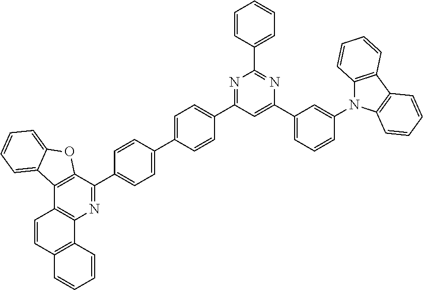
N1=C(C2=CC=C(C3=CC=C(C4=NC(C5=CC=CC=C5)=NC(C5=CC=CC(N6C7=C(C8=C6C=CC=C8)C=CC=C7)=C5)=C4)C=C3)C=C2)C2=C(C3=C1C1=C(C=C3)C=CC=C1)C1=CC=CC=C1O2
